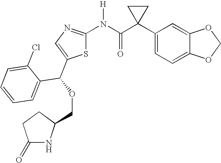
C1(C2(C(N([H])C3=NC=C(C(OCC4NC(=O)CC4)C4=CC=CC=C4Cl)S3)=O)CC2)=CC=C2C(=C1)OCO2
